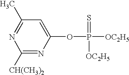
C1([CH(CH3)2])=NC(OP(=S)([OC2H5])[OC2H5])=CC(C)=N1
